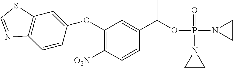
C1(OC2=CC3=C(C=C2)N=CS3)=C([O2N])C=CC(C(OP(N2CC2)(=O)N2CC2)C)=C1
